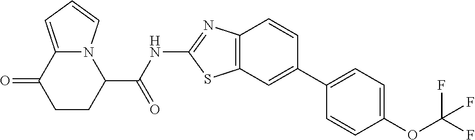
C1CC(C(NC2=NC3=C(S2)C=C(C2=CC=C(OC(F)(F)F)C=C2)C=C3)=O)N2C(=CC=C2)C1=O
